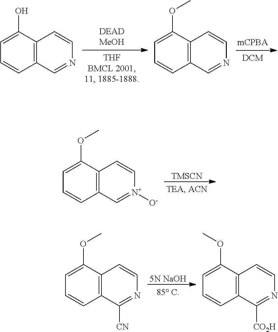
C12=C(C(O)=CC=C1)C=CN=C2.C12=C(C(OC)=CC=C1)C=CN=C2.C12=C(C(OC)=CC=C1)C=C[N+]([O-])=C2.[TMSCN].C12=C(C(OC)=CC=C1)C=CN=C2[CN].[5N NaOH].C12=C(C(OC)=CC=C1)C=CN=C2[CO2H]
